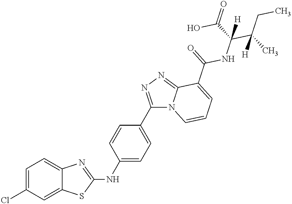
C1=C(Cl)C=C2C(=C1)N=C(NC1=CC=C(C3=NN=C4C(C(=O)NC(C(C)(CC)[H])(C(=O)O)[H])=CC=CN43)C=C1)S2
